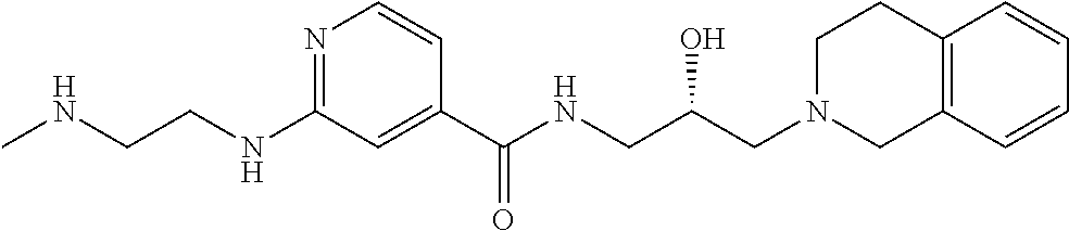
C1(C(NCC(CN2CC3=C(CC2)C=CC=C3)O)=O)=CC(NCCNC)=NC=C1
